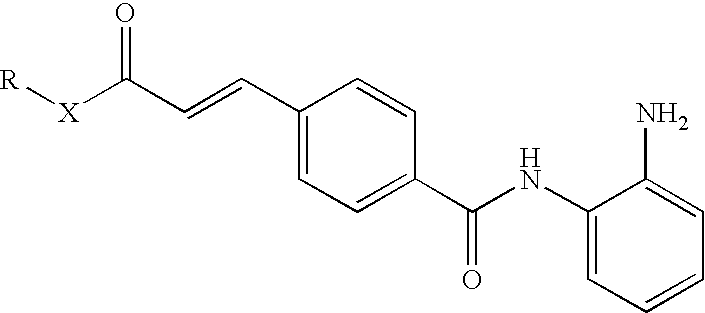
C(C=CC1=CC=C(C(NC2=CC=CC=C2N)=O)C=C1)([X][R])=O
